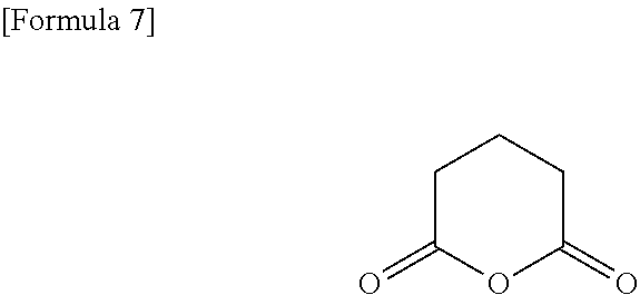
C1(=O)OC(=O)CCC1
